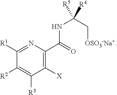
C1([R2])=C([R3])C([X])=C(C(NC(C[OSO3-Na+])([R4])[R5])=O)N=C1[R1]
